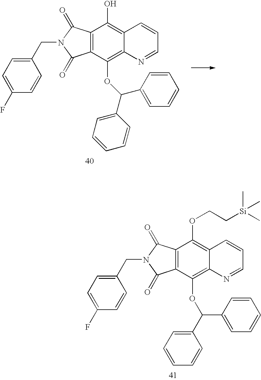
C12=C(C(OC(C3=CC=CC=C3)C3=CC=CC=C3)=C3C(=C1OCC[Si](C)(C)C)C=CC=N3)C(=O)N(CC1=CC=C(F)C=C1)C2=O.C12=C(C(OC(C3=CC=CC=C3)C3=CC=CC=C3)=C3C(=C1O)C=CC=N3)C(=O)N(CC1=CC=C(F)C=C1)C2=O
